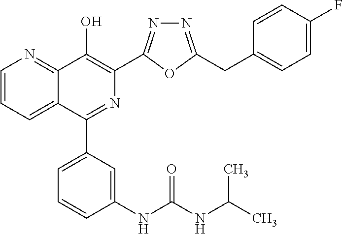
C1=CC=C2C(=N1)C(O)=C(C1=NN=C(CC3=CC=C(F)C=C3)O1)N=C2C1=CC=CC(NC(NC(C)C)=O)=C1
